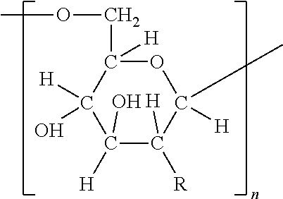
C1([H])(O)C([R])([H])C(C)([H])OC(COC)([H])C1([H])O
